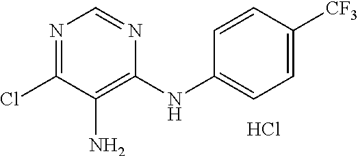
N1=C(Cl)C(N)=C(NC2=CC=C([CF3])C=C2)N=C1.Cl
